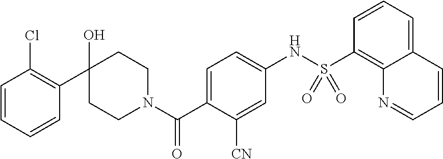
C1=CC=CC(C2(O)CCN(C(C3=CC=C(NS(C4=C5C(=CC=C4)C=CC=N5)(=O)=O)C=C3[CN])=O)CC2)=C1Cl
